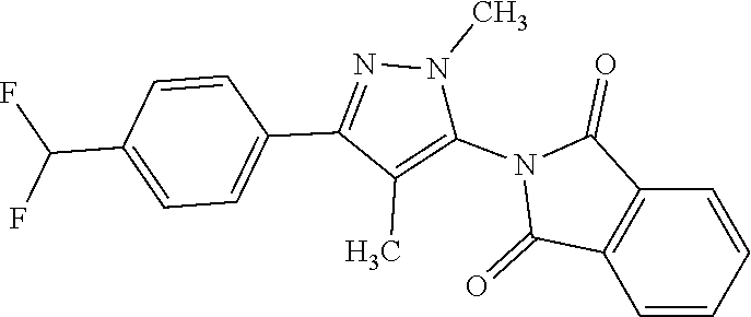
C1(C2=NN(C)C(N3C(=O)C4=C(C=CC=C4)C3=O)=C2C)=CC=C(C(F)F)C=C1
